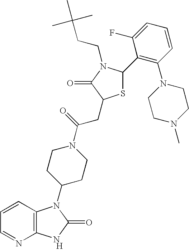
[H].C12=C(C=CC=N1)N(C1CCN(C(=O)CC3SC(C4=C(N5CCN(C)CC5)C=CC=C4F)N(CCC(C)(C)C)C3=O)CC1)C(=O)N2
